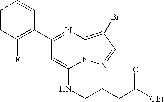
C1(C2=NC3=C(Br)C=NN3C(NCCCC([OEt])=O)=C2)=C(F)C=CC=C1
